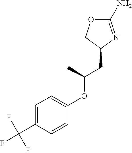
C1=C(C(F)(F)F)C=CC(OC(CC2N=C(N)OC2)C)=C1
